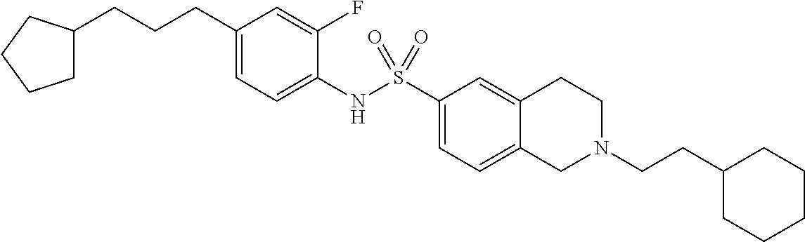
C1(CCCC2CCCC2)=CC=C(NS(C2=CC=C3C(=C2)CCN(CCC2CCCCC2)C3)(=O)=O)C(F)=C1
